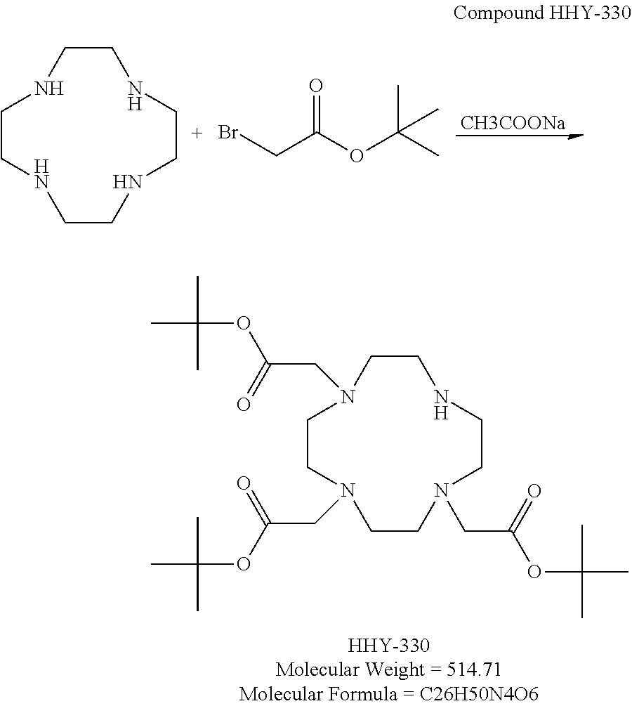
C1CNCCN(CC(OC(C)(C)C)=O)CCN(CC(OC(C)(C)C)=O)CCN1CC(OC(C)(C)C)=O.C1CNCCNCCNCCN1.BrCC(OC(C)(C)C)=O.[CH3COONa]
